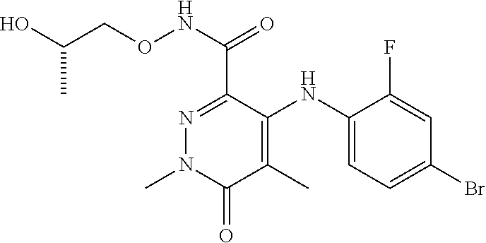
C1=C(NC2=C(C)C(=O)N(C)N=C2C(NOCC(O)C)=O)C(F)=CC(Br)=C1
